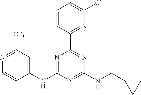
C1(NC2=NC(C3=NC(Cl)=CC=C3)=NC(NCC3CC3)=N2)=CC([CF3])=NC=C1
